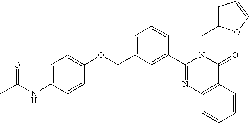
C1=CC(OCC2=CC=CC(C3=NC4=C(C(=O)N3CC3=CC=CO3)C=CC=C4)=C2)=CC=C1NC(C)=O
